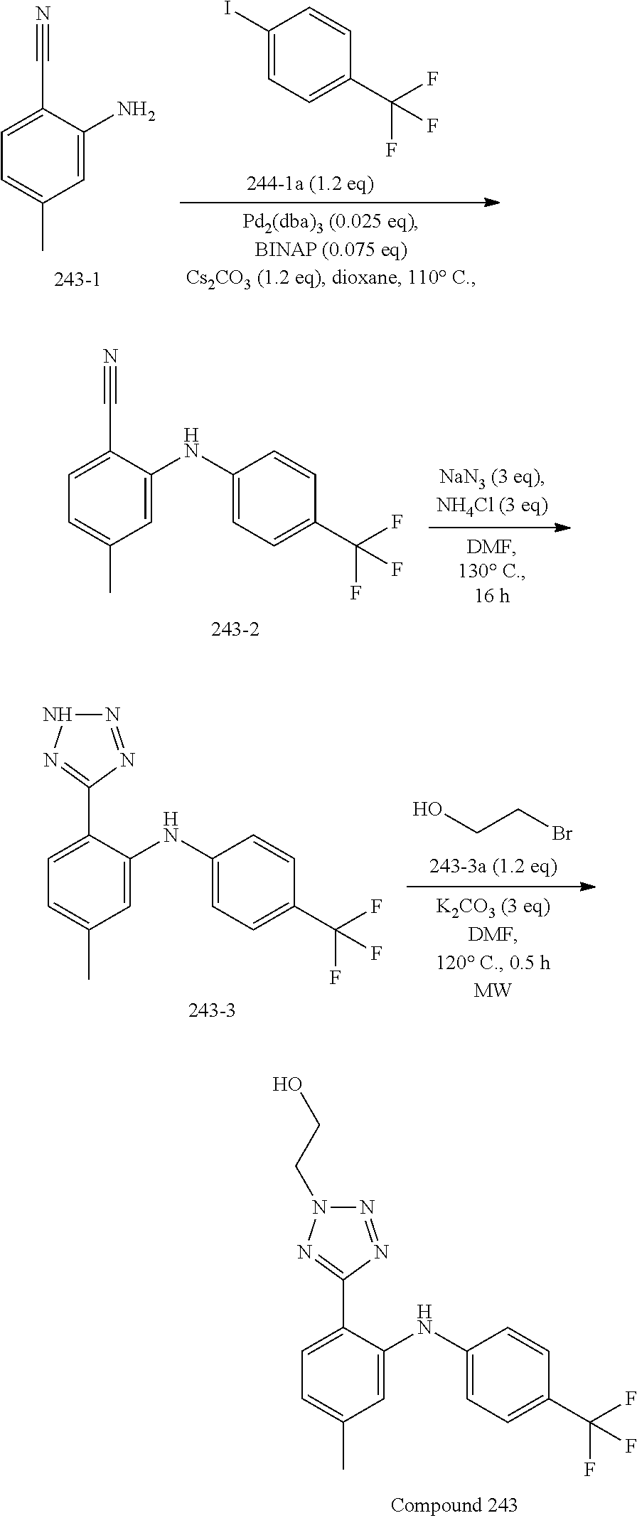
C1(I)=CC=C(C(F)(F)F)C=C1.C1=C(C#N)C(N)=CC(C)=C1.C1=C(C#N)C(NC2=CC=C(C(F)(F)F)C=C2)=CC(C)=C1.OCCBr.N1=NC(C2=CC=C(C)C=C2NC2=CC=C(C(F)(F)F)C=C2)=NN1.N1=NC(C2=CC=C(C)C=C2NC2=CC=C(C(F)(F)F)C=C2)=NN1CCO
